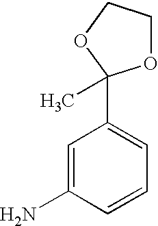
C1=C(N)C=CC=C1C1(C)OCCO1
